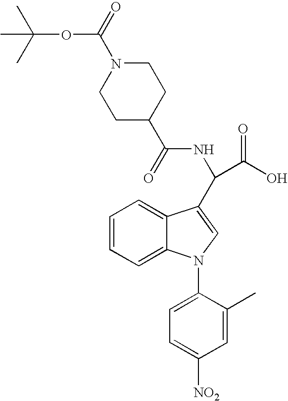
C1=CC=C2C(=C1)N(C1=CC=C([NO2])C=C1C)C=C2C(NC(=O)C1CCN(C(=O)OC(C)(C)C)CC1)C(O)=O
